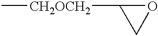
O1C([CH2OCH2]C)C1
